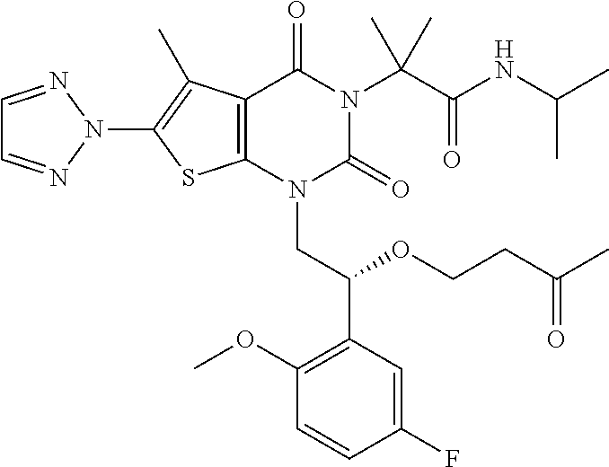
C12=C(N(CC(C3=C(OC)C=CC(F)=C3)OCCC(C)=O)C(=O)N(C(C(=O)NC(C)C)(C)C)C1=O)SC(N1N=CC=N1)=C2C
